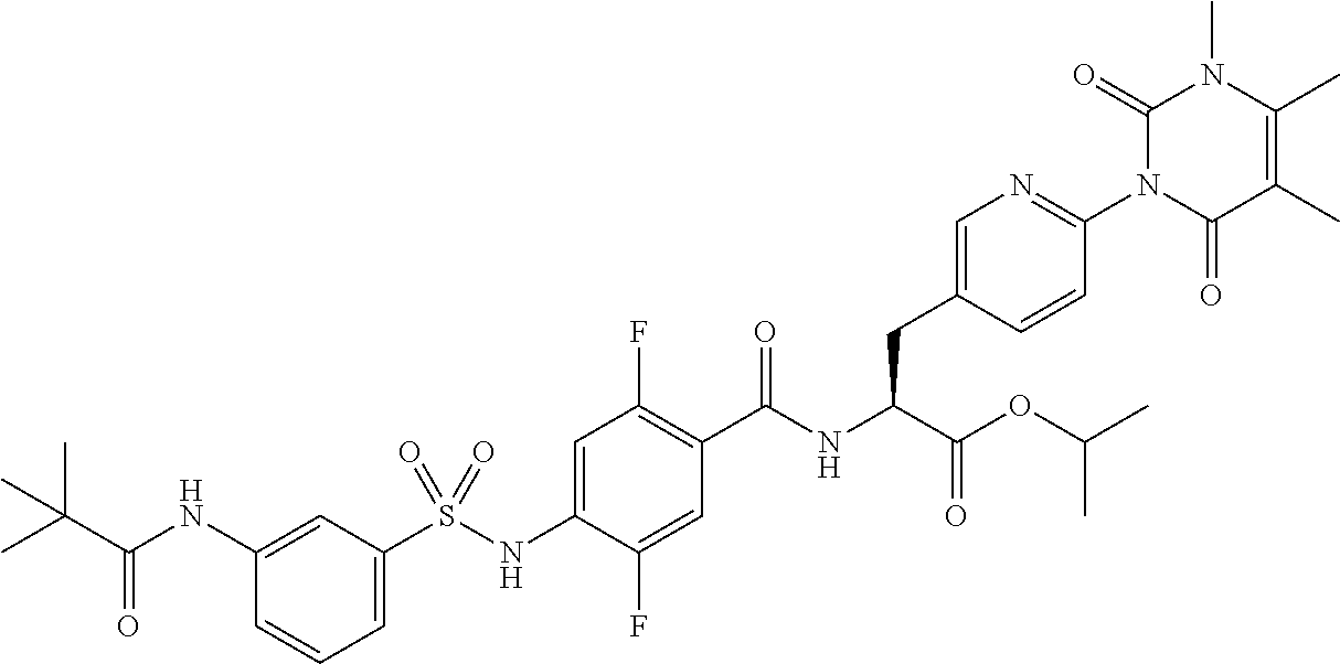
C1=C(S(NC2=CC(F)=C(C(NC(C(=O)OC(C)C)CC3=CN=C(N4C(=O)C(C)=C(C)N(C)C4=O)C=C3)=O)C=C2F)(=O)=O)C=C(NC(C(C)(C)C)=O)C=C1
